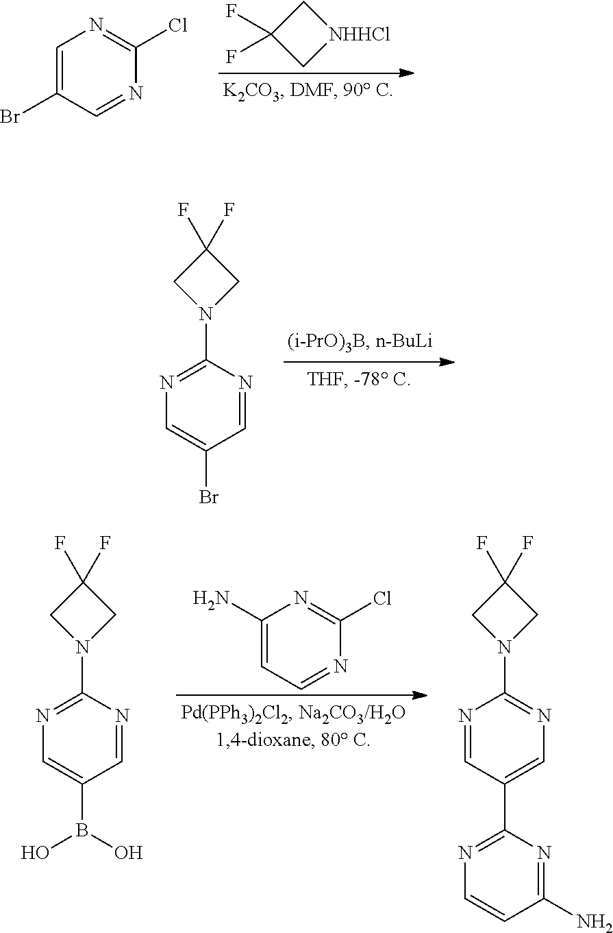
C1(F)(F)C[NHHCl]C1.C1=C(Br)C=NC(Cl)=N1.C1=NC(N2CC(F)(F)C2)=NC=C1Br.C1=NC(N2CC(F)(F)C2)=NC=C1B(O)O.C1(N)=CC=NC(Cl)=N1.C1=C(C2=NC=CC(N)=N2)C=NC(N2CC(F)(F)C2)=N1
